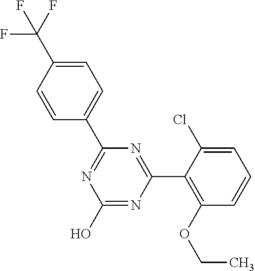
N1=C(C2=CC=C(C(F)(F)F)C=C2)N=C(C2=C(OCC)C=CC=C2Cl)N=C1O
